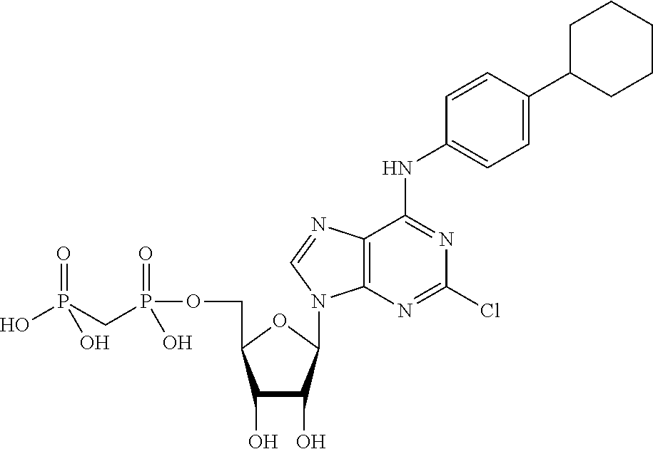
C1(O)C(O)C(N2C3=C(C(NC4=CC=C(C5CCCCC5)C=C4)=NC(Cl)=N3)N=C2)OC1COP(CP(=O)(O)O)(=O)O
